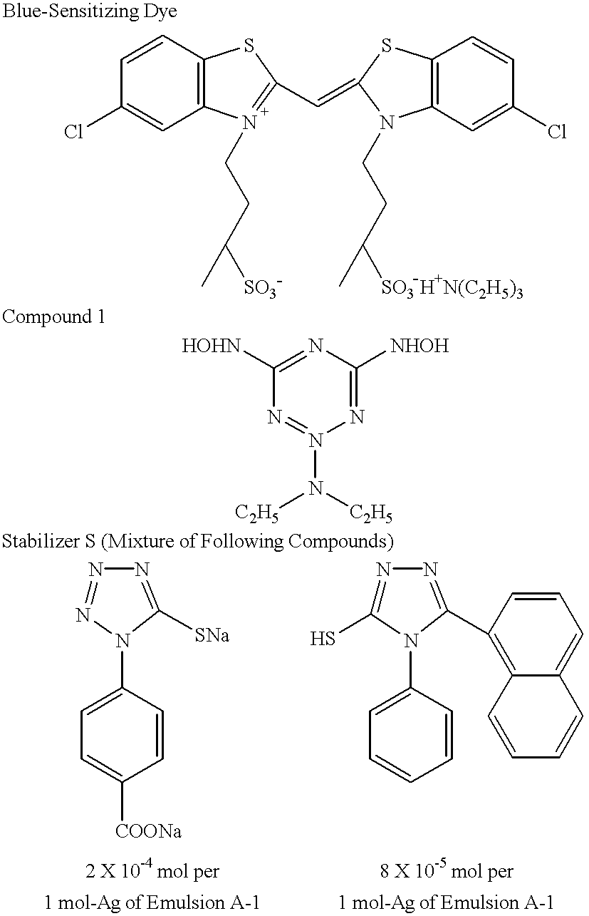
C12=C(C=CC(Cl)=C1)SC(C=C1N(CCC([SO3 H+N(C2H5)3])C)C3=C(S1)C=CC(Cl)=C3)=N2CCC([SO3])C.N1=C([NHOH])N=C([HOHN])N=N1N([C2H5])[C2H5].N1=NN(C2=CC=C([COONa])C=C2)C([SNa])=N1.N1=C(S)N(C2=CC=CC=C2)C(C2=C3C(=CC=C2)C=CC=C3)=N1
